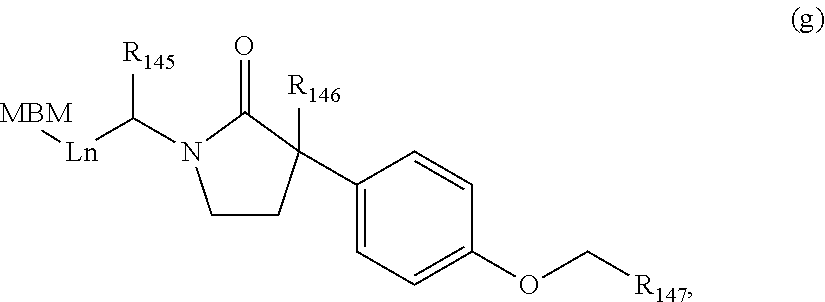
[MBM][Ln]C([R145])N1CCC([R146])(C2=CC=C(OC[R147])C=C2)C1=O
